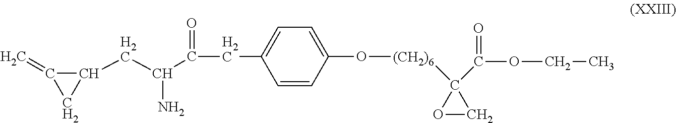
C1=C(CC(=O)C(CC2C(=C)C2)N)C=CC(O[(CH2)6]C2(C(=O)OCC)OC2)=C1
